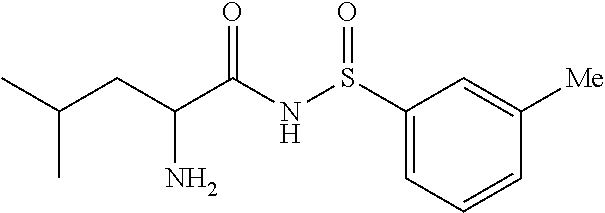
S(NC(C(CC(C)C)N)=O)(=O)C1=CC=CC([Me])=C1
